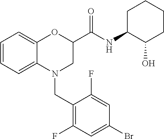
C1=CC=C2C(=C1)OC(C(NC1CCCCC1O)=O)CN2CC1=C(F)C=C(Br)C=C1F
